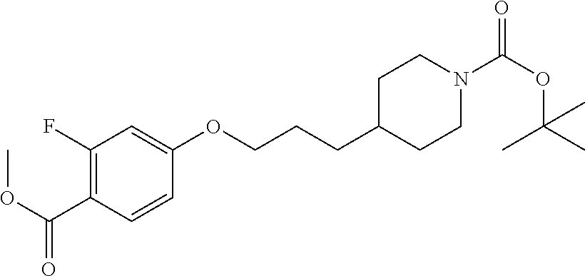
C1C(CCCOC2=CC(F)=C(C(OC)=O)C=C2)CCN(C(=O)OC(C)(C)C)C1
